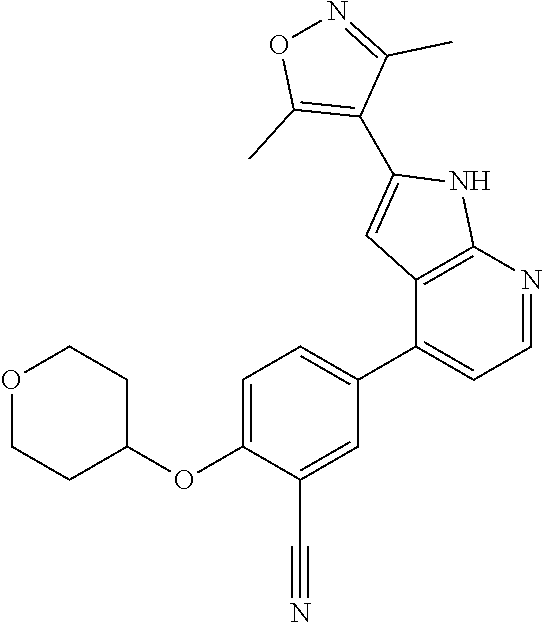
O1CCC(OC2=CC=C(C3=CC=NC4=C3C=C(C3=C(C)ON=C3C)N4)C=C2C#N)CC1
